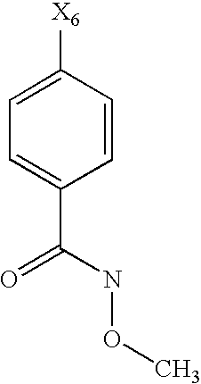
C1=CC([X6])=CC=C1C(NOC)=O
